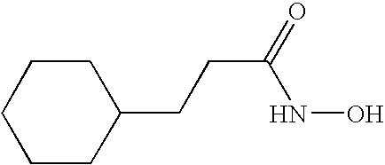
C1CC(CCC(=O)NO)CCC1
